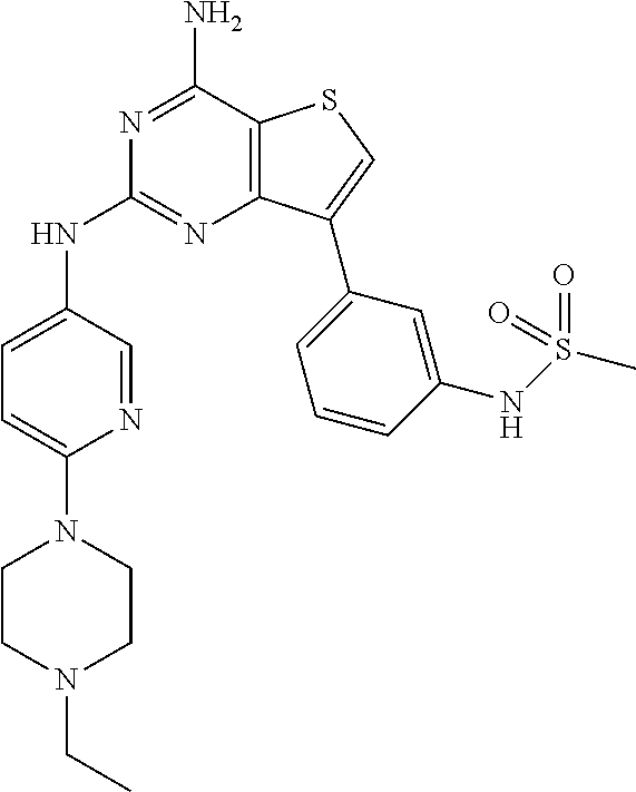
N1=C(N)C2=C(N=C1NC1=CC=C(N3CCN(CC)CC3)N=C1)C(C1=CC=CC(NS(C)(=O)=O)=C1)=CS2
